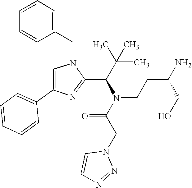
N1(CC2=CC=CC=C2)C=C(C2=CC=CC=C2)N=C1C(C(C)(C)C)N(C(CN1C=CN=N1)=O)CCC(N)CO
